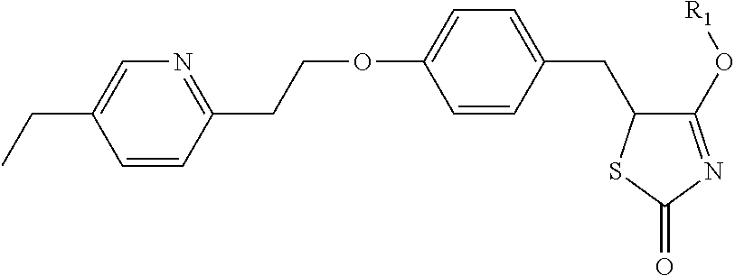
C1=CC(CC2C(O[R1])=NC(=O)S2)=CC=C1OCCC1=NC=C(CC)C=C1
